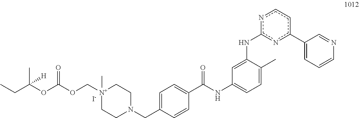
[N+]1(C)(COC(OC(CC)(C)[H])=O)CCN(CC2=CC=C(C(NC3=CC=C(C)C(Nc4nc(C5=CC=CN=C5)ccn4)=C3)=O)C=C2)CC1.[I-]
